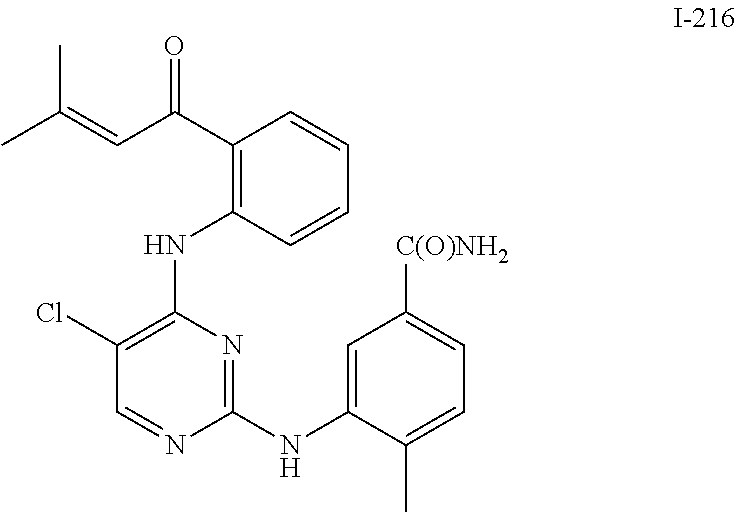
C1(Cl)=C(NC2=C(C(C=C(C)C)=O)C=CC=C2)N=C(NC2=CC([C(O)NH2])=CC=C2C)N=C1
